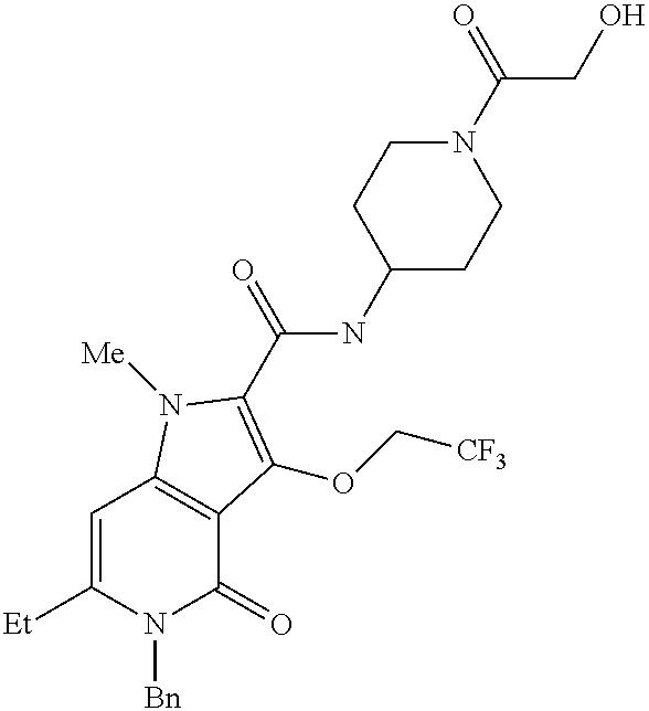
[Et]C1=CC2=C(C(=O)N1[Bn])C(OC[CF3])=C(C(=O)NC1CCN(C(=O)CO)CC1)N2[Me]
